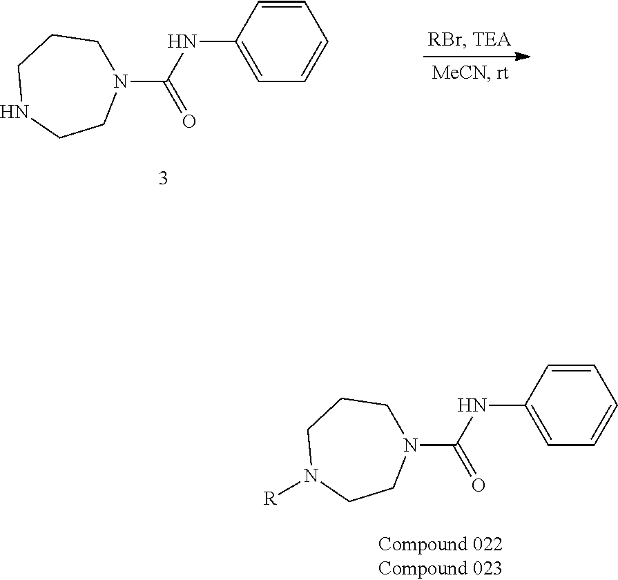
C1=C(NC(N2CCCNCC2)=O)C=CC=C1.C1=C(NC(N2CCCN([R])CC2)=O)C=CC=C1
